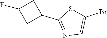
C1(C2CC(F)C2)=NC=C(Br)S1
